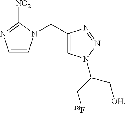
C1=CN(CC2=CN(C(C[18F])C[OH])N=N2)C([NO2])=N1
